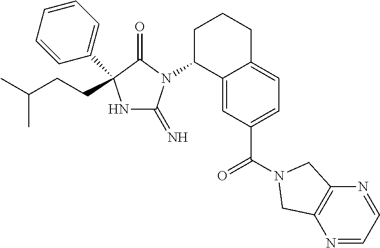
N1C(=N)N(C2C3=CC(C(=O)N4CC5=C(N=CC=N5)C4)=CC=C3CCC2)C(=O)C1(C1=CC=CC=C1)CCC(C)C
